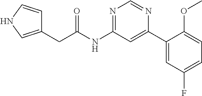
C1(CC(NC2=NC=NC(C3=CC(F)=CC=C3OC)=C2)=O)=CNC=C1
